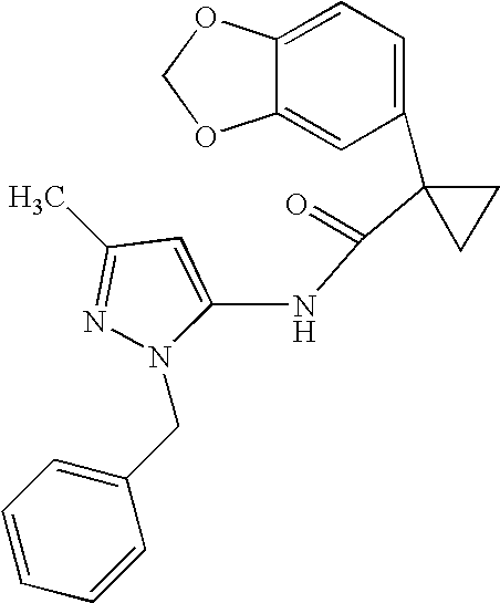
C1=C2C(=CC(C3(C(=O)NC4=CC(C)=NN4CC4=CC=CC=C4)CC3)=C1)OCO2
